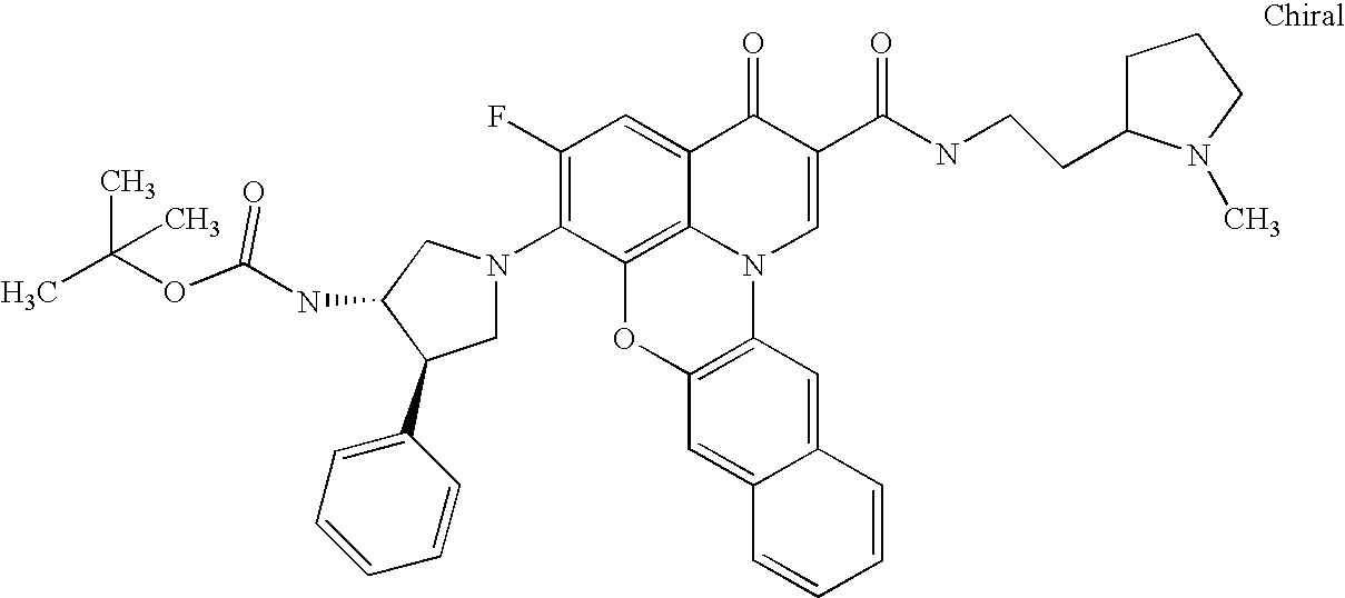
C1(F)=C(N2CC(C3=CC=CC=C3)C(NC(OC(C)(C)C)=O)C2)C2=C3C(=C1)C(=O)C(C(NCCC1CCCN1C)=O)=CN3C1=C(O2)C=C2C(=C1)C=CC=C2
